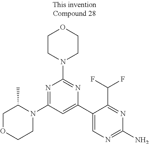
N1=C(N2C(C)COCC2)C=C(C2=CN=C(N)N=C2C(F)F)N=C1N1CCOCC1
